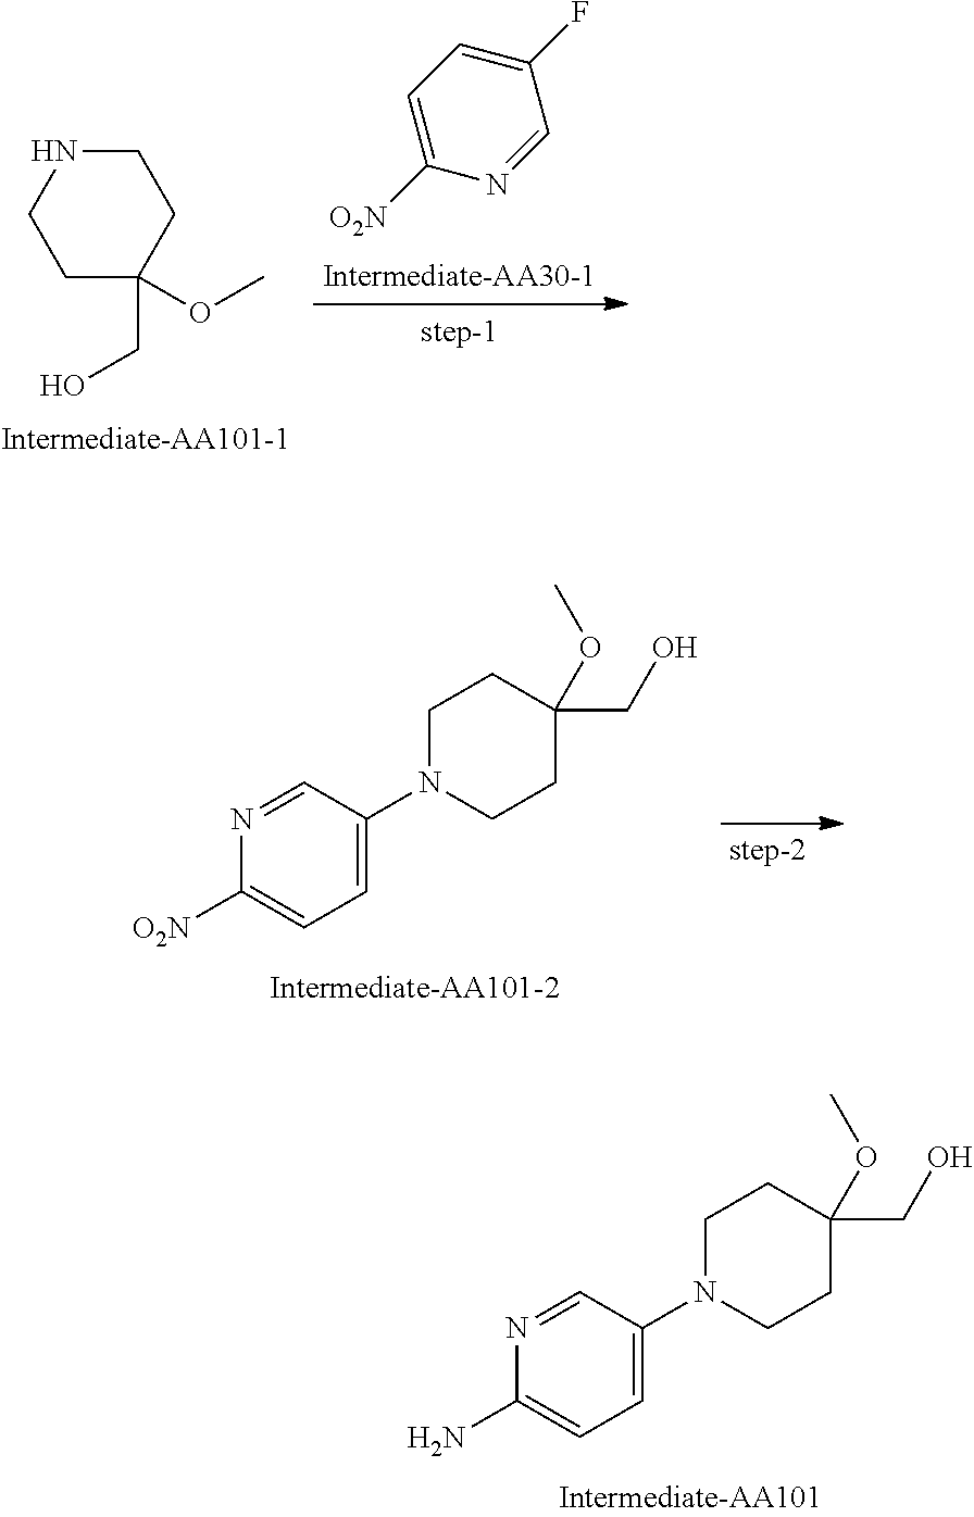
N1=CC(N2CCC(CO)(OC)CC2)=CC=C1N.C1NCCC(CO)(OC)C1.C1=C(F)C=NC([O2N])=C1.N1=CC(N2CCC(CO)(OC)CC2)=CC=C1[O2N]
